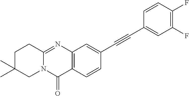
C12=NC3=C(C(=O)N1CC(C)(C)CC2)C=CC(C#CC1=CC(F)=C(F)C=C1)=C3
